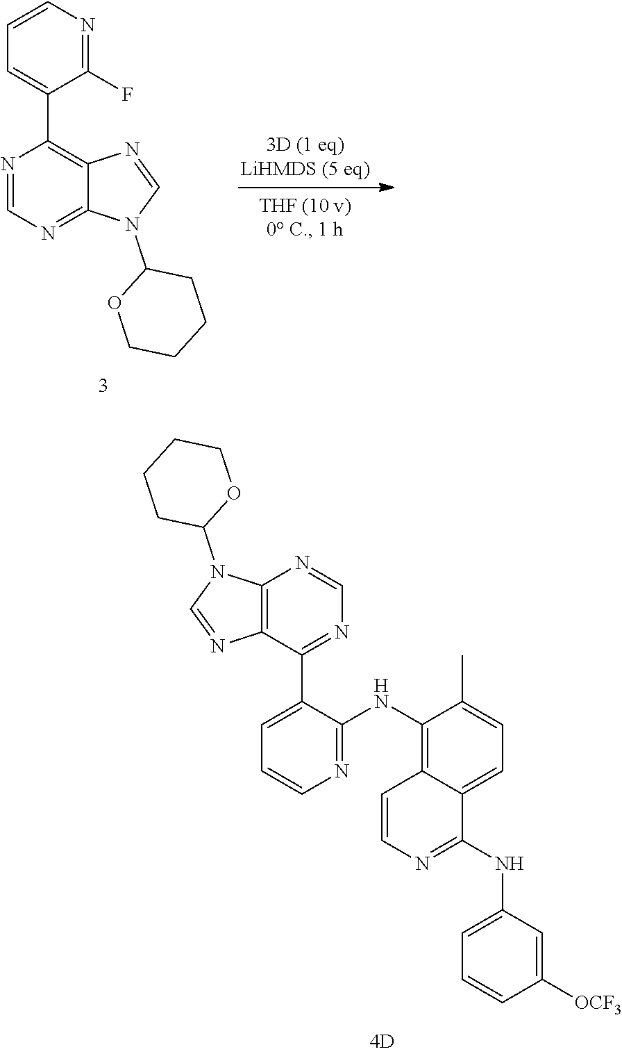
C1(F)=NC=CC=C1C1=C2C(=NC=N1)N(C1OCCCC1)C=N2.C1(NC2=NC=CC=C2C2=NC=NC3=C2N=CN3C2OCCCC2)=C2C(=CC=C1C)C(NC1=CC=CC([OCF3])=C1)=NC=C2
